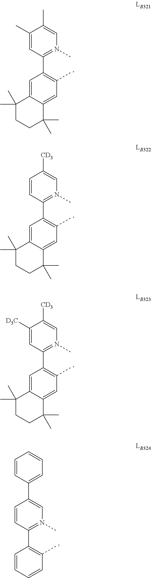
C1(C2=C(C)C=C3C(=C2)C(C)(C)CCC3(C)C)=N(C)C=C(C)C(C)=C1.C1(C2=C(C)C=C3C(=C2)C(C)(C)CCC3(C)C)=N(C)C=C([CD3])C=C1.C1(C2=C(C)C=C3C(=C2)C(C)(C)CCC3(C)C)=N(C)C=C([CD3])C([D3C])=C1.C1(C2=C(C)C=CC=C2)=N(C)C=C(C2=CC=CC=C2)C=C1
